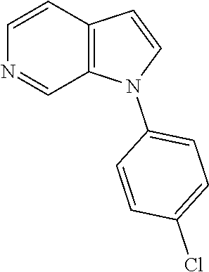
C12=C(C=CN=C1)C=CN2C1=CC=C(Cl)C=C1
